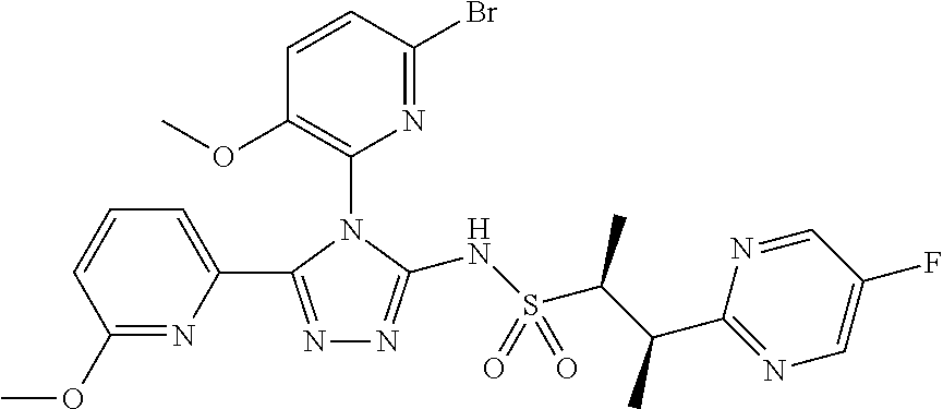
C1=CC(Br)=NC(N2C(C3=CC=CC(OC)=N3)=NN=C2NS(C(C(C2=NC=C(F)C=N2)C)C)(=O)=O)=C1OC
